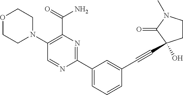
C1(N2CCOCC2)=C(C(=O)N)N=C(C2=CC=CC(C#CC3(O)CCN(C)C3=O)=C2)N=C1
